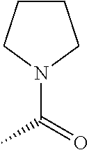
N1(C(=O)C)CCCC1
